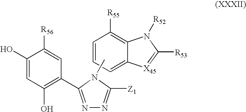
C1(O)=CC(O)=C(C2=NN=C([Z1])N2C)C=C1[R56].C12=CC=CC([R55])=C1N([R52])C([R53])=[X45]2
